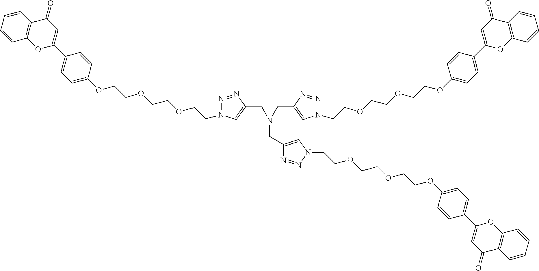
C1=CC2=C(C=C1)OC(C1=CC=C(OCCOCCOCCN3N=NC(CN(CC4=CN(CCOCCOCCOC5=CC=C(C6=CC(=O)C7=C(C=CC=C7)O6)C=C5)N=N4)CC4=CN(CCOCCOCCOC5=CC=C(C6=CC(=O)C7=C(O6)C=CC=C7)C=C5)N=N4)=C3)C=C1)=CC2=O
